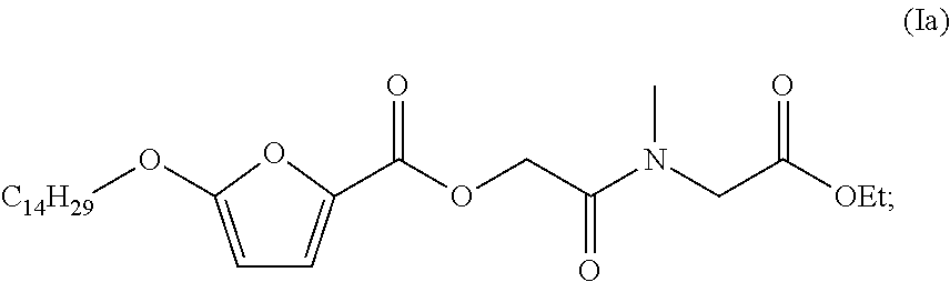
C1=C(C(OCC(N(CC([OEt])=O)C)=O)=O)OC(O[C14H29])=C1
